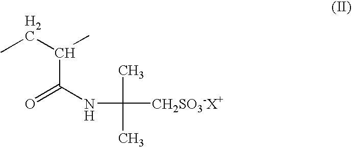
C(C(NC(C)(C)[CH2SO3-X+])=O)(CC)C
